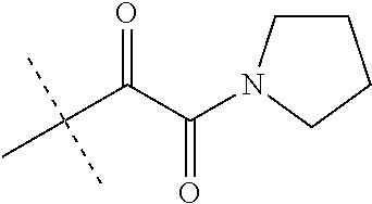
C(C(C(=O)N1CCCC1)=O)(C)(C)C
